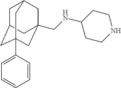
C1=CC(C23CC4CC(CC(CNC5CCNCC5)(C2)C4)C3)=CC=C1
